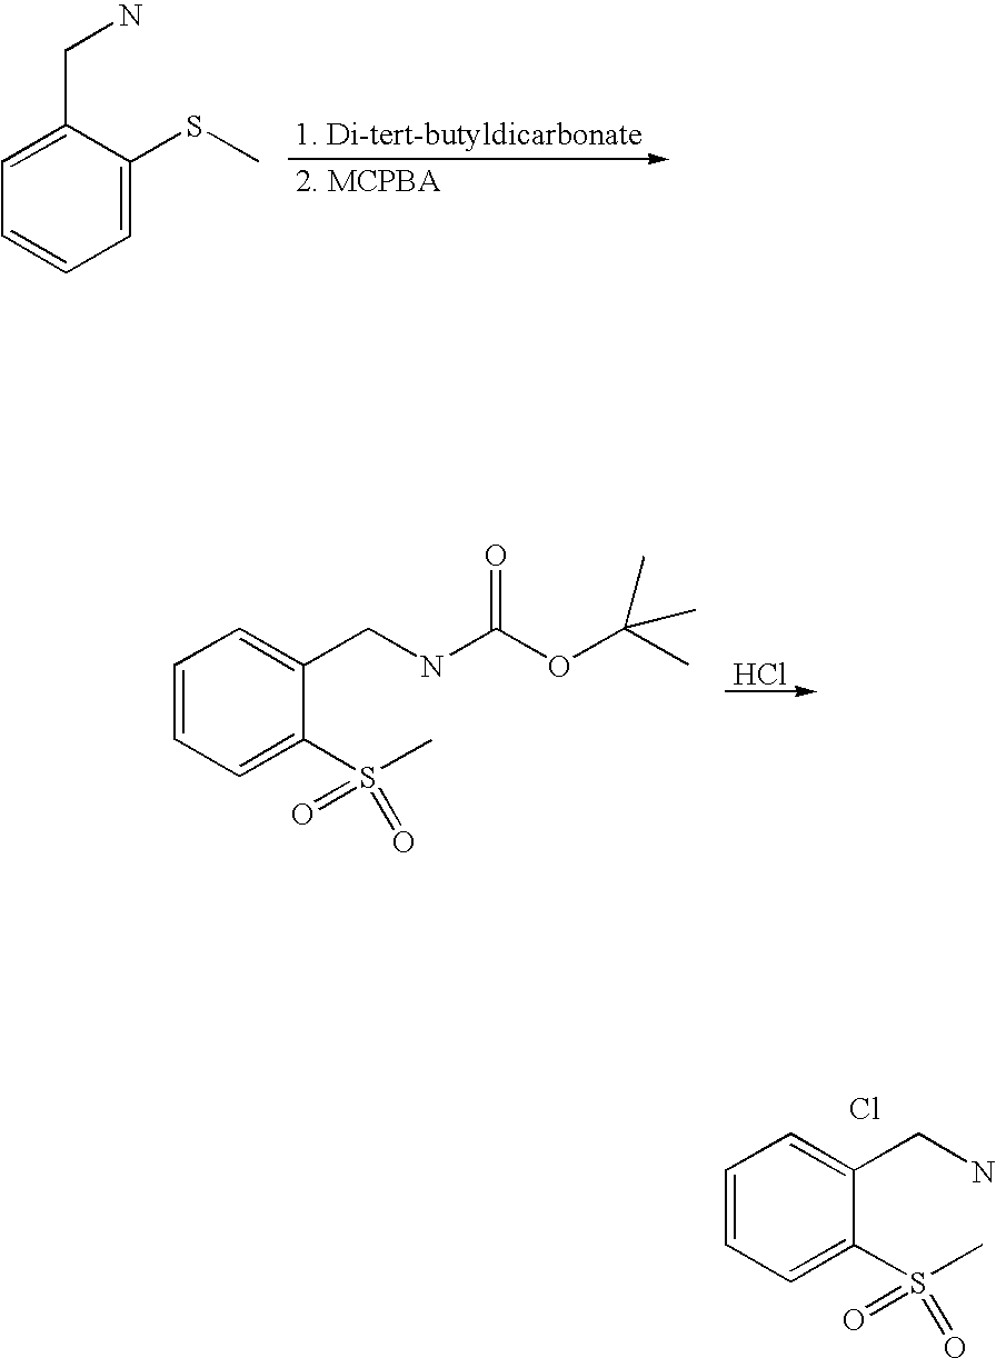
[1. Di-tert-butyldicarbonate].[2. MCPBA].C1=C(SC)C(CN)=CC=C1.Cl.C1(S(C)(=O)=O)=CC=CC=C1CNC(OC(C)(C)C)=O.C1(S(C)(=O)=O)=CC=CC=C1CN.Cl
